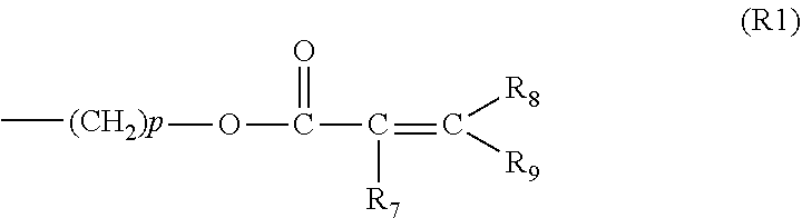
C[(CH2)p]OC(=O)C([R7])=C([R8])[R9]
